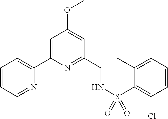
C1=CC=NC(C2=CC(OC)=CC(CNS(C3=C(Cl)C=CC=C3C)(=O)=O)=N2)=C1
